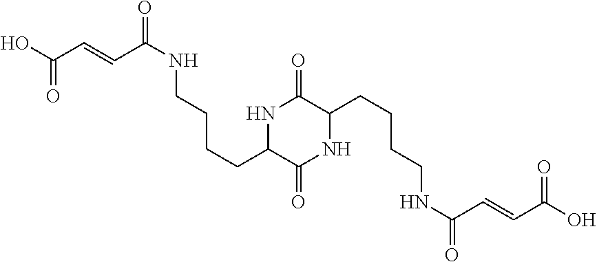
C(CCC1NC(=O)C(CCCCNC(C=CC(O)=O)=O)NC1=O)CNC(C=CC(O)=O)=O
